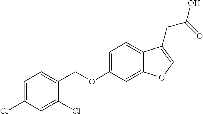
C1=C(Cl)C=C(Cl)C(COC2=CC=C3C(=C2)OC=C3CC(O)=O)=C1
